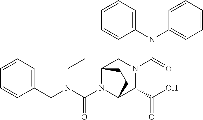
C(N1C2C(C(O)=O)N(C(N(C3=CC=CC=C3)C3=CC=CC=C3)=O)CC1CC2)(N(CC1=CC=CC=C1)CC)=O
